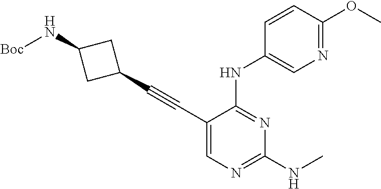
C1(C#CC2=CN=C(NC)N=C2NC2=CN=C(OC)C=C2)CC(N[Boc])C1
